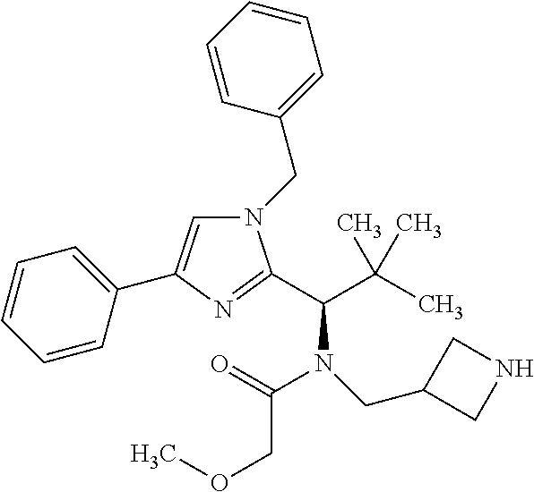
N1(CC2=CC=CC=C2)C=C(C2=CC=CC=C2)N=C1C(N(C(=O)COC)CC1CNC1)C(C)(C)C
